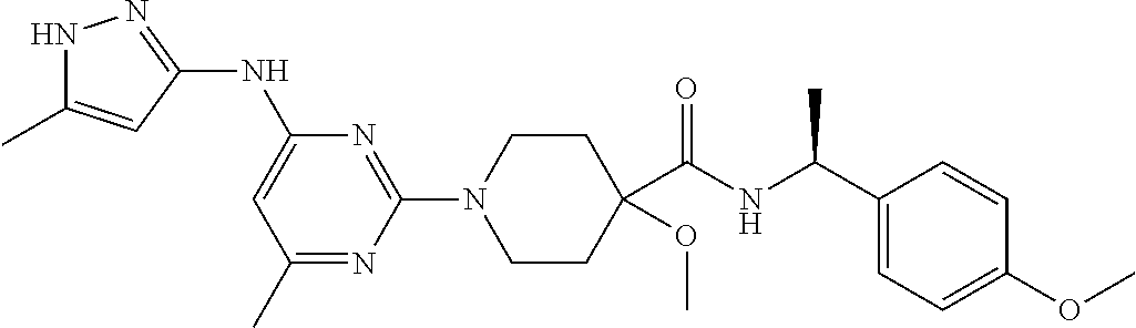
N1C(C)=CC(NC2=CC(C)=NC(N3CCC(OC)(C(NC(C4=CC=C(OC)C=C4)C)=O)CC3)=N2)=N1
